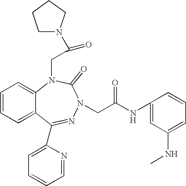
C1=CC=C2C(=C1)N(CC(=O)N1CCCC1)C(=O)N(CC(NC1=CC(NC)=CC=C1)=O)N=C2C1=CC=CC=N1
